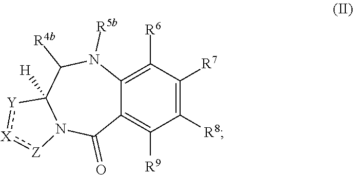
C1([R7])=C([R8])C([R9])=C2C(=C1[R6])N([R5b])C([R4b])C1([H])N(C2=O)[Z]:[X]:[Y]1
